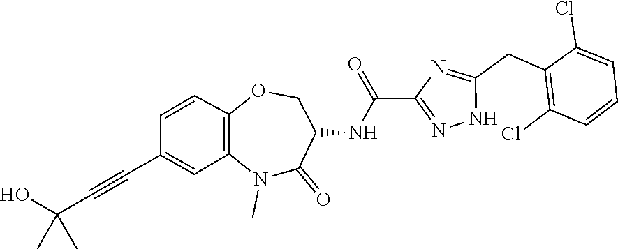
C1=CC2=C(N(C)C(=O)C(NC(C3=NNC(CC4=C(Cl)C=CC=C4Cl)=N3)=O)CO2)C=C1C#CC(O)(C)C
